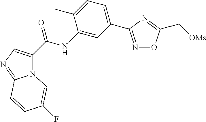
N1=C(C2=CC=C(C)C(NC(=O)C3=CN=C4N3C=C(F)C=C4)=C2)N=C(C[OMs])O1
